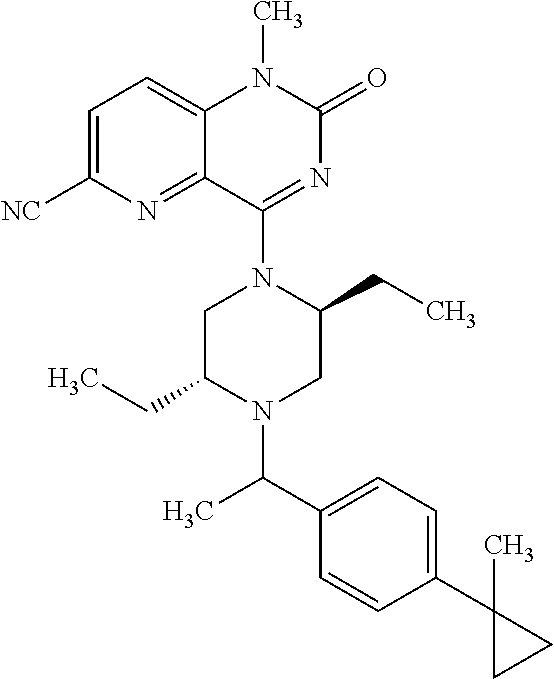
C1=C([NC])N=C2C(=C1)N(C)C(=O)N=C2N1C(CC)CN(C(C2=CC=C(C3(C)CC3)C=C2)C)C(CC)C1
